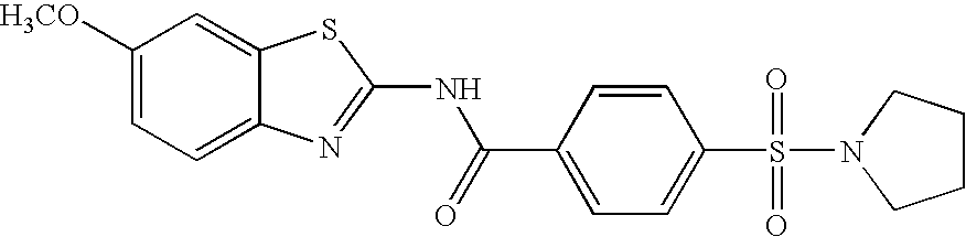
C1([H3CO])=CC=C2C(=C1)SC(NC(C1=CC=C(S(=O)(=O)N3CCCC3)C=C1)=O)=N2
